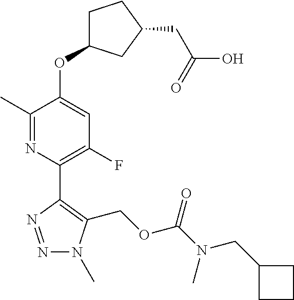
N1=NC(C2=C(F)C=C(OC3CCC(CC(O)=O)C3)C(C)=N2)=C(COC(=O)N(C)CC2CCC2)N1C
